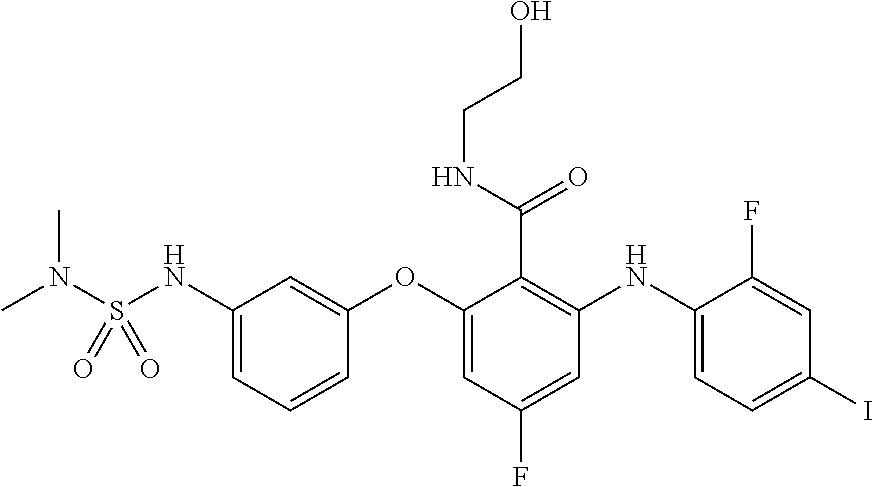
CN(S(NC1=CC=CC(OC2=CC(F)=CC(NC3=CC=C(I)C=C3F)=C2C(=O)NCCO)=C1)(=O)=O)C
